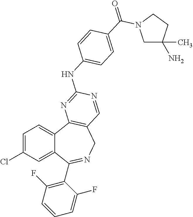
C1=C(Cl)C=C2C(=C1)C1=C(CN=C2C2=C(F)C=CC=C2F)C=NC(NC2=CC=C(C(=O)N3CC(C)(N)CC3)C=C2)=N1
